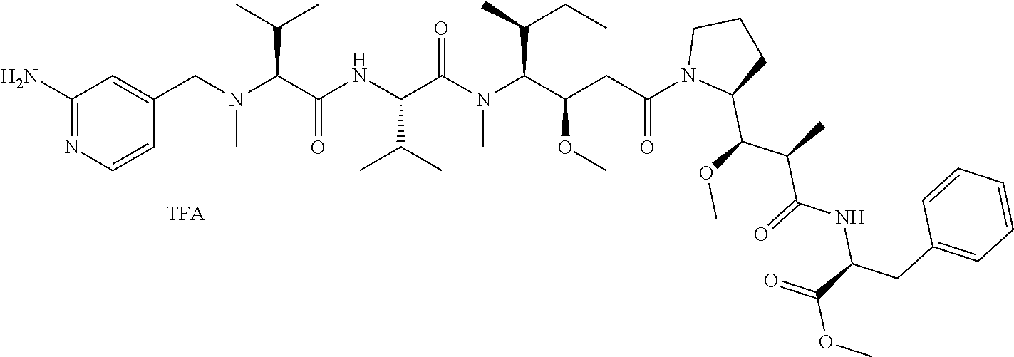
NC1=NC=CC(CN(C(C(NC(C(N(C(C(CC(=O)N2C(C(OC)C(C)C(=O)NC(CC3=CC=CC=C3)C(OC)=O)CCC2)OC)C(C)CC)C)=O)C(C)C)=O)C(C)C)C)=C1
